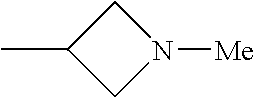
C1(C)CN([Me])C1
